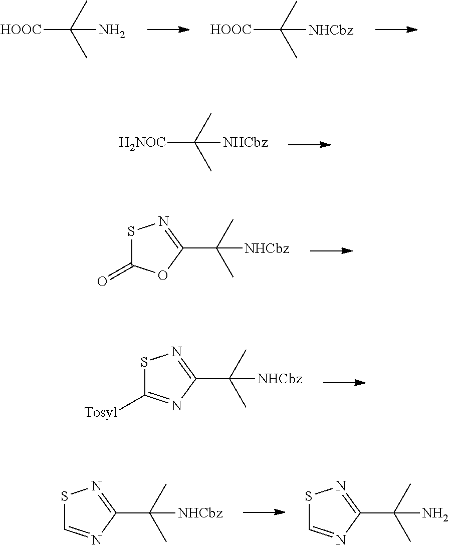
C1(=O)SN=C(C(C)(C)[NHCbz])O1.C1([Tosyl])=NC(C(C)(C)[NHCbz])=NS1.C1=NC(C(C)(C)[NHCbz])=NS1.C1=NC(C(C)(C)N)=NS1.[HOOC]C(C)(C)N.[HOOC]C(C)(C)[NHCbz].[H2NOC]C(C)(C)[NHCbz]
